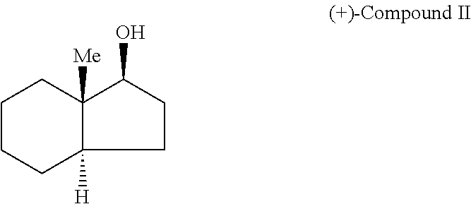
C1CC(O)C2([Me])C1([H])CCCC2
